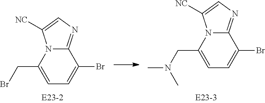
C1(Br)=CC=C(CBr)N2C1=NC=C2[NC].C1(Br)=CC=C(CN(C)C)N2C1=NC=C2[NC]
